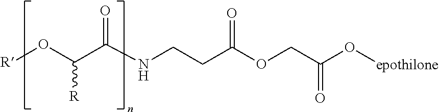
[R]OC(C(NCCC(OCC(O[epothilone])=O)=O)=O)[R]
